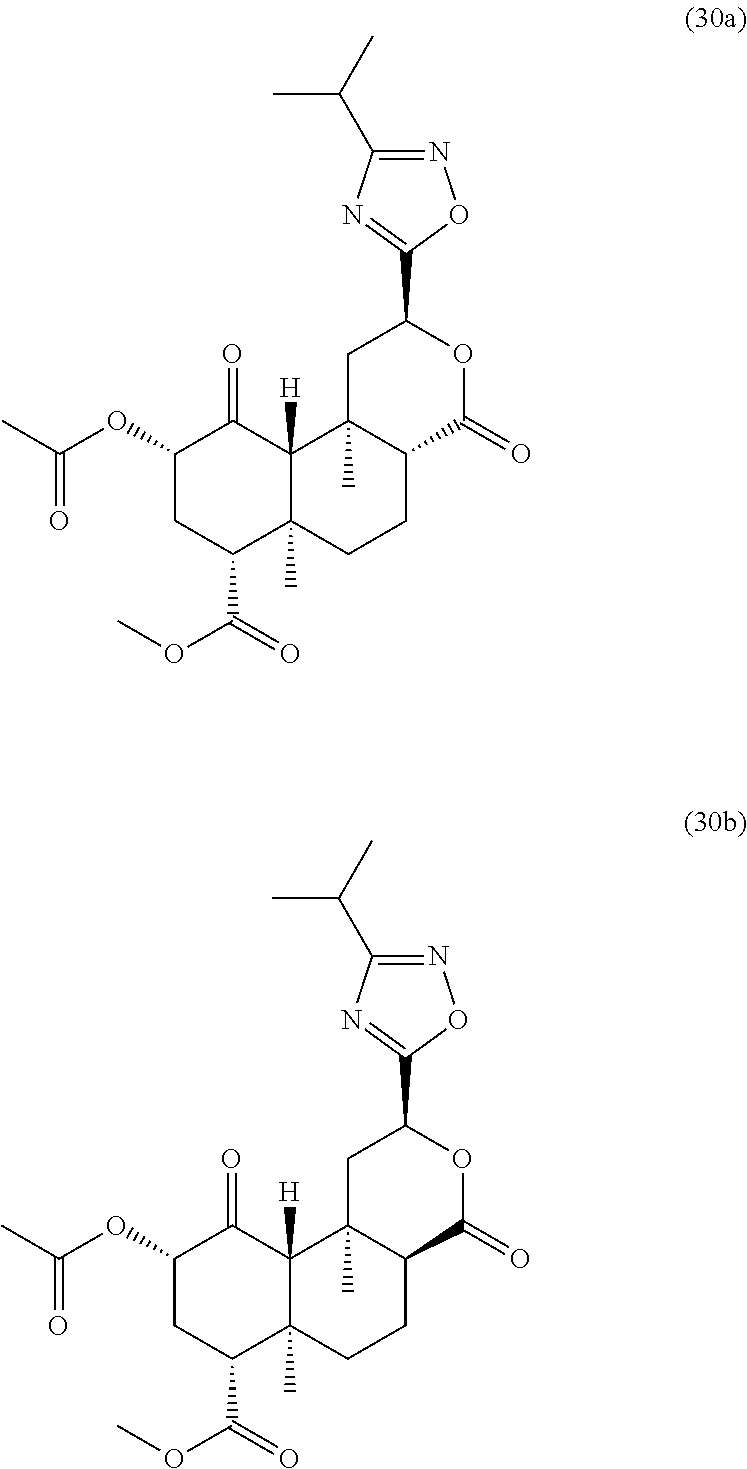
C1(OC(C)=O)CC(C(=O)OC)C2(C)C([H])(C1=O)C1(C)C(CC2)C(=O)OC(C2=NC(C(C)C)=NO2)C1.C1(OC(C)=O)CC(C(=O)OC)C2(C)C([H])(C1=O)C1(C)C(CC2)C(=O)OC(C2=NC(C(C)C)=NO2)C1
